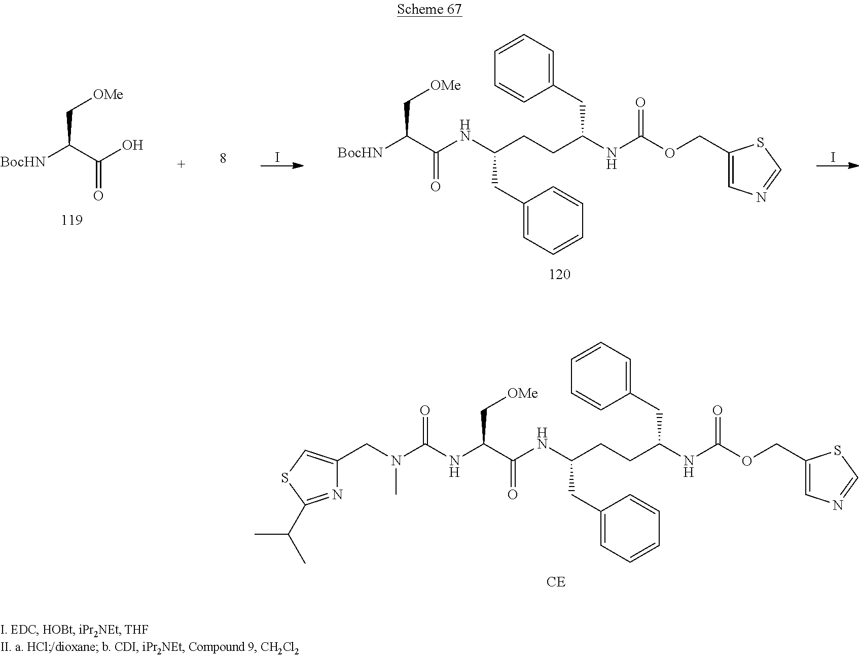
C(C([BocHN])C(O)=O)[OMe].I.C(NC(C([BocHN])C[OMe])=O)(CCC(NC(OCC1=CN=CS1)=O)CC1=CC=CC=C1)CC1=CC=CC=C1.I.C(NC(C(NC(N(CC1=CSC(C(C)C)=N1)C)=O)C[OMe])=O)(CCC(NC(OCC1=CN=CS1)=O)CC1=CC=CC=C1)CC1=CC=CC=C1
